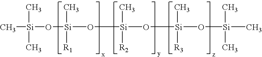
C[Si](C)(C)O[Si]([R1])(C)O[Si](O[Si](O[Si](C)(C)C)([R3])C)(C)[R2]
